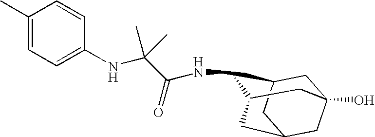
C1C2CC3CC1(O)CC(C3)C2NC(C(C)(NC1=CC=C(C)C=C1)C)=O
